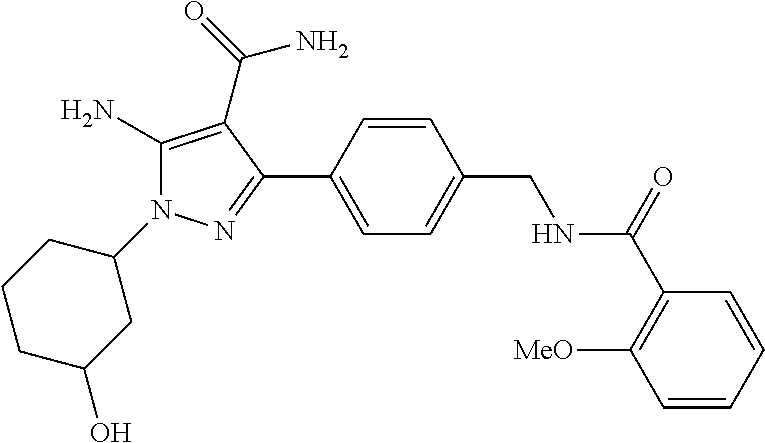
C1(N2C(N)=C(C(=O)N)C(C3=CC=C(CNC(C4=C([MeO])C=CC=C4)=O)C=C3)=N2)CCCC(O)C1
